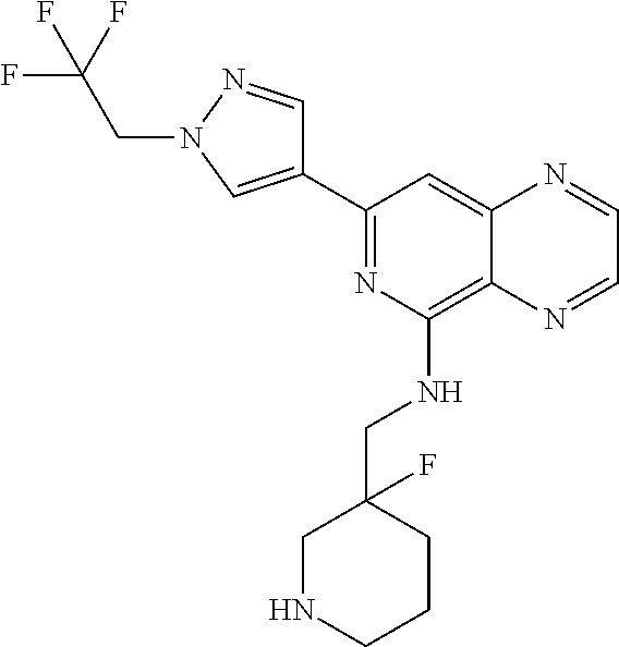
C1(C2=CN(CC(F)(F)F)N=C2)=NC(NCC2(F)CNCCC2)=C2C(=C1)N=CC=N2
